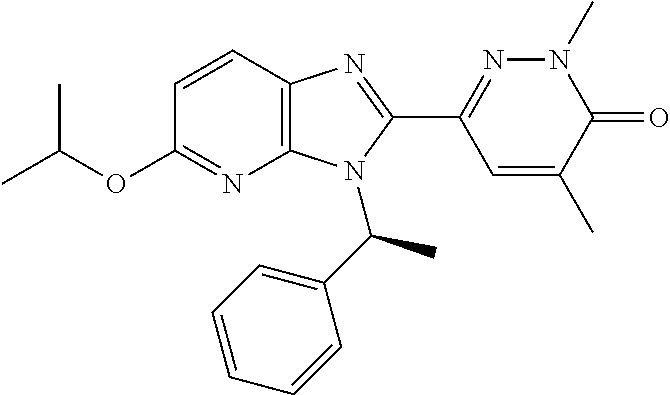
C12=C(C=CC(OC(C)C)=N1)N=C(C1=NN(C)C(=O)C(C)=C1)N2C(C1=CC=CC=C1)C
